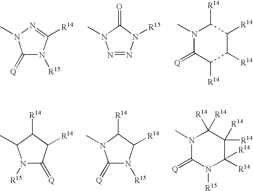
C1(=[Q])N([R15])C([R14])=NN1C.N1=NN([R15])C(=O)N1C.N1(C)C(=[Q])C([R14])C([R14])C([R14])C1[R14].N1(C)C(=[Q])N([R15])C([R14])([R14])C([R14])([R14])C1([R14])[R14].N1([R15])C(=[Q])C([R14])C([R14])C1C.C1(=[Q])N([R15])C([R14])C([R14])N1C
